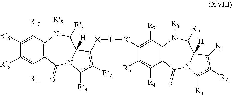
C12=C(C([R7])=C([R6])C([R5])=C1[R4])N([R8])C([R9])C1([H])N(C2=O)c([R3])c([R2])c1[X][L][X]C1=C([R7])C2=C(C([R4])=C1[R5])C(=O)N1C([H])(C([R9])N2[R8])c([R1])c([R2])c1[R3]
